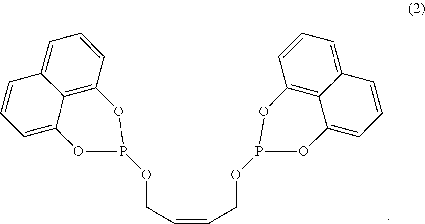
C(=CCOP1OC2=CC=CC3=CC=CC(=C23)O1)COP1OC2=CC=CC3=CC=CC(=C23)O1
